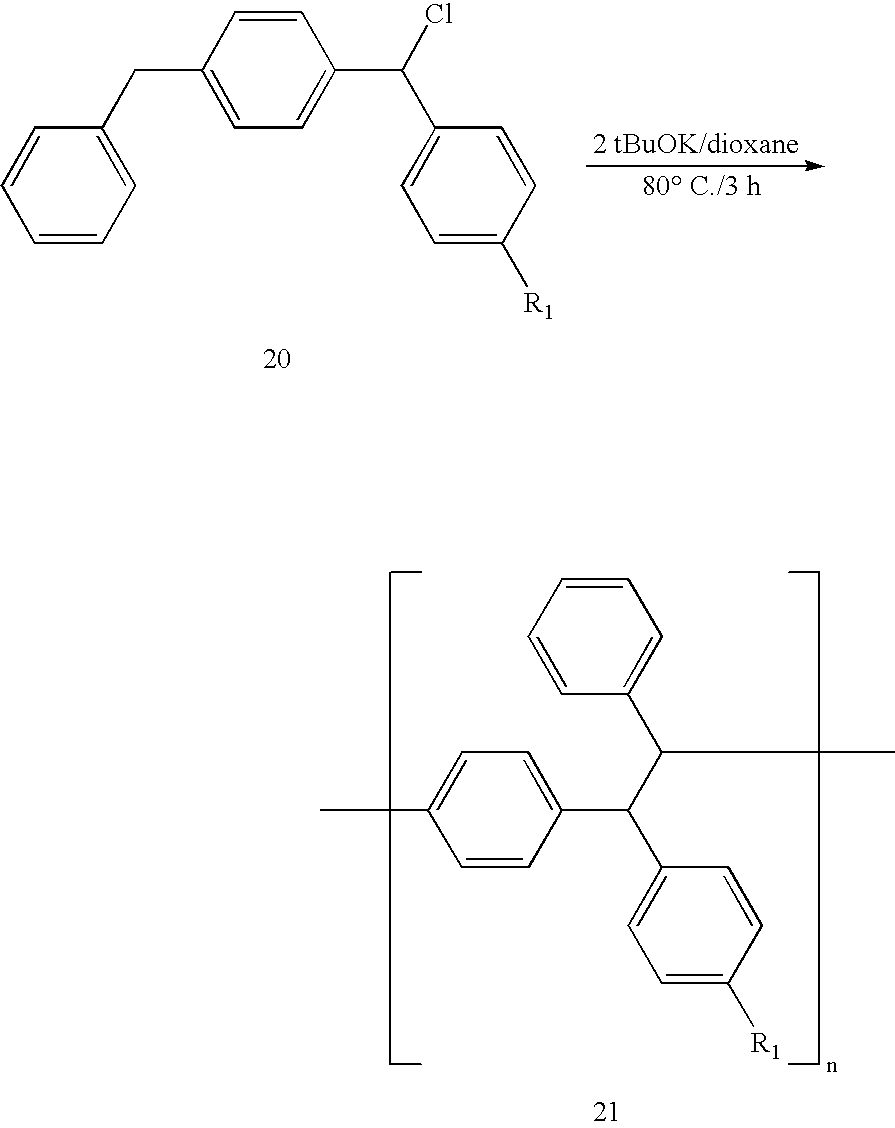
C1(CC2=CC=C(C(Cl)C3=CC=C([R1])C=C3)C=C2)=CC=CC=C1.C1=CC=CC(C(C)C(C2=CC=C(C)C=C2)C2=CC=C([R1])C=C2)=C1
